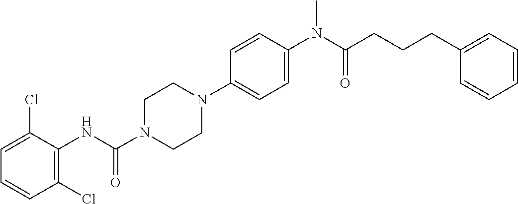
C1(Cl)=C(NC(N2CCN(C3=CC=C(N(C(CCCC4=CC=CC=C4)=O)C)C=C3)CC2)=O)C(Cl)=CC=C1
